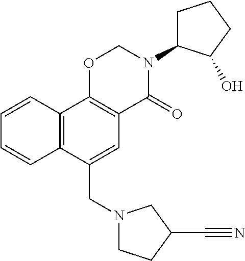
N1(CC2=CC3=C(C4=C2C=CC=C4)OCN(C2CCCC2O)C3=O)CCC(C#N)C1
